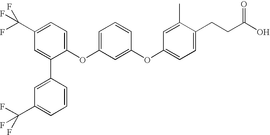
C1=C(C2=CC(C(F)(F)F)=CC=C2)C(OC2=CC=CC(OC3=CC=C(CCC(O)=O)C(C)=C3)=C2)=CC=C1C(F)(F)F
